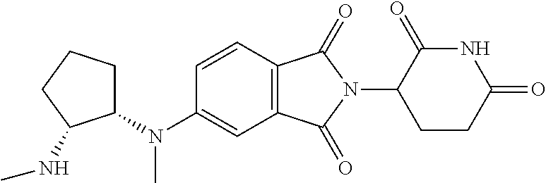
C1=CC2=C(C=C1N(C1CCCC1NC)C)C(=O)N(C1CCC(=O)NC1=O)C2=O
